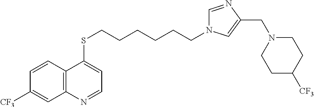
C12=C(C=CC([CF3])=C1)C(SCCCCCCN1C=NC(CN3CCC([CF3])CC3)=C1)=CC=N2
